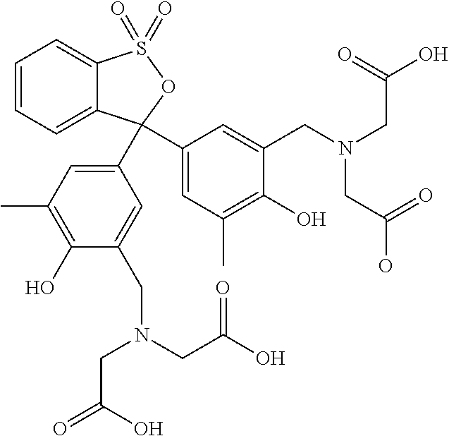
C1=CC=C2C(=C1)S(=O)(=O)OC2(C1=CC(C)=C(O)C(CN(CC(O)=O)CC(O)=O)=C1)C1=CC(C)=C(O)C(CN(CC(O)=O)CC(=O)O)=C1
